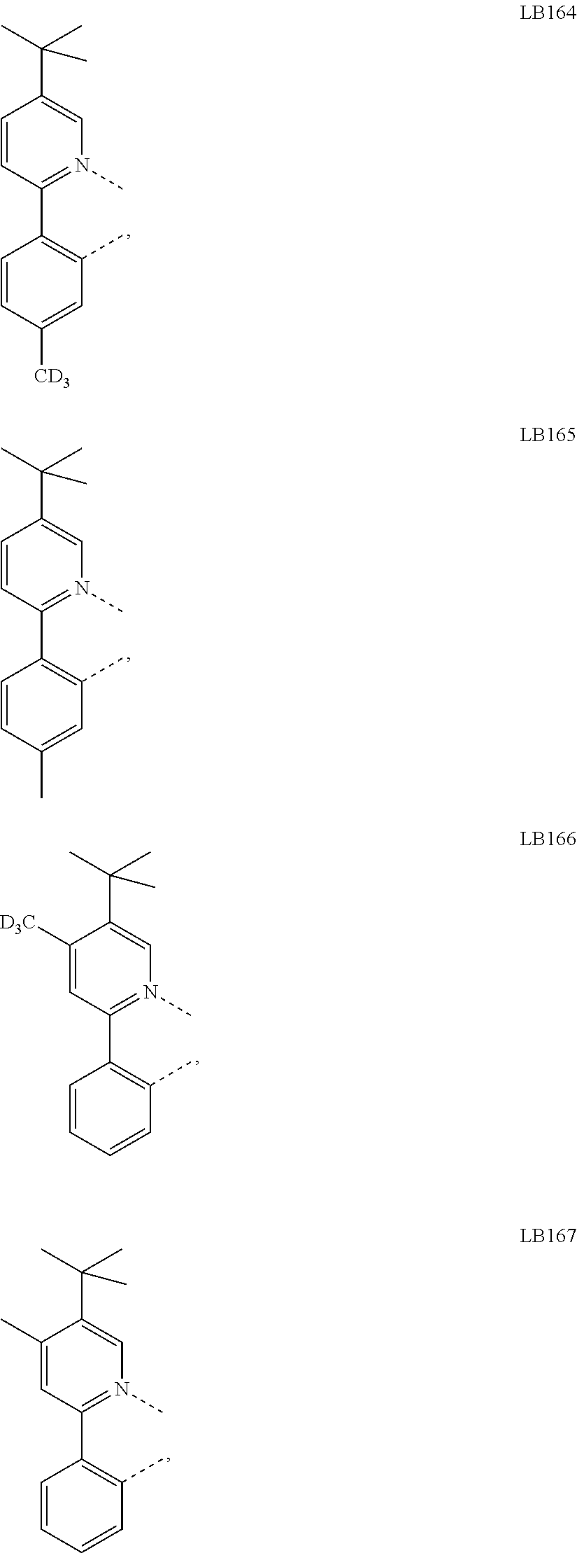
C1=CC(C2=C(C)C=C([CD3])C=C2)=N(C)C=C1C(C)(C)C.C1=CC(C2=C(C)C=C(C)C=C2)=N(C)C=C1C(C)(C)C.C1([D3C])=CC(C2=C(C)C=CC=C2)=N(C)C=C1C(C)(C)C.C1(C)=CC(C2=C(C)C=CC=C2)=N(C)C=C1C(C)(C)C
